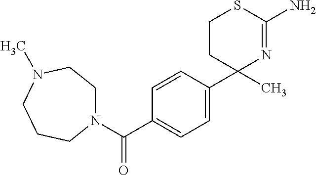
C1CC(C)(C2=CC=C(C(N3CCN(C)CCC3)=O)C=C2)N=C(N)S1
